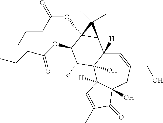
C1=C(CO)CC2(O)C([H])(C3(O)C1([H])C1C(OC(CCC)=O)(C(OC(CCC)=O)C3C)C1(C)C)C=C(C)C2=O
